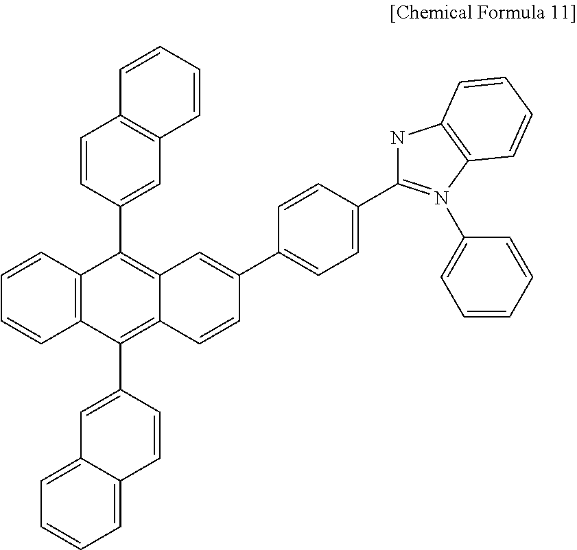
C12=C(C(C3=CC4=C(C=C3)C=CC=C4)=C3C(=C1C1=CC4=CC=CC=C4C=C1)C=CC(C1=CC=C(C4=N(C5=CC=CC=C5)C5=C(N4)C=CC=C5)C=C1)=C3)C=CC=C2
